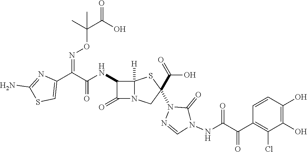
C(=O)(NC1C(=O)N2C1([H])SC(N1N=CN(NC(C(C3=C(Cl)C(O)=C(O)C=C3)=O)=O)C1=O)(C(=O)O)C2)C(C1=CSC(N)=N1)=NOC(C(O)=O)(C)C
